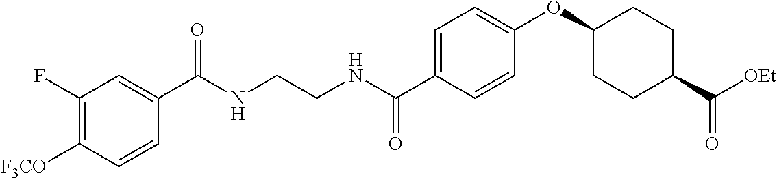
C1=C(C(NCCNC(C2=CC(F)=C([F3CO])C=C2)=O)=O)C=CC(OC2CCC(C(=O)[OEt])CC2)=C1
